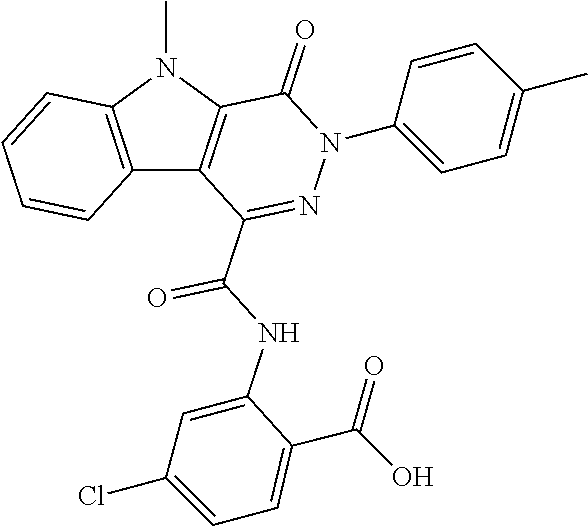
C12=C(N(C)C3=C1C(C(NC1=CC(Cl)=CC=C1C(=O)O)=O)=NN(C1=CC=C(C)C=C1)C3=O)C=CC=C2
